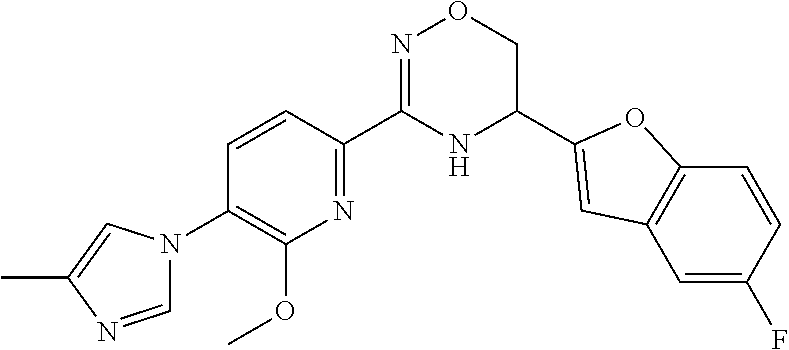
C1=CC(C2=NOCC(C3=CC4=C(O3)C=CC(F)=C4)N2)=NC(OC)=C1N1C=NC(C)=C1
